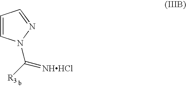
C1=CN(C([R3])=[NHHCl])N=C1
